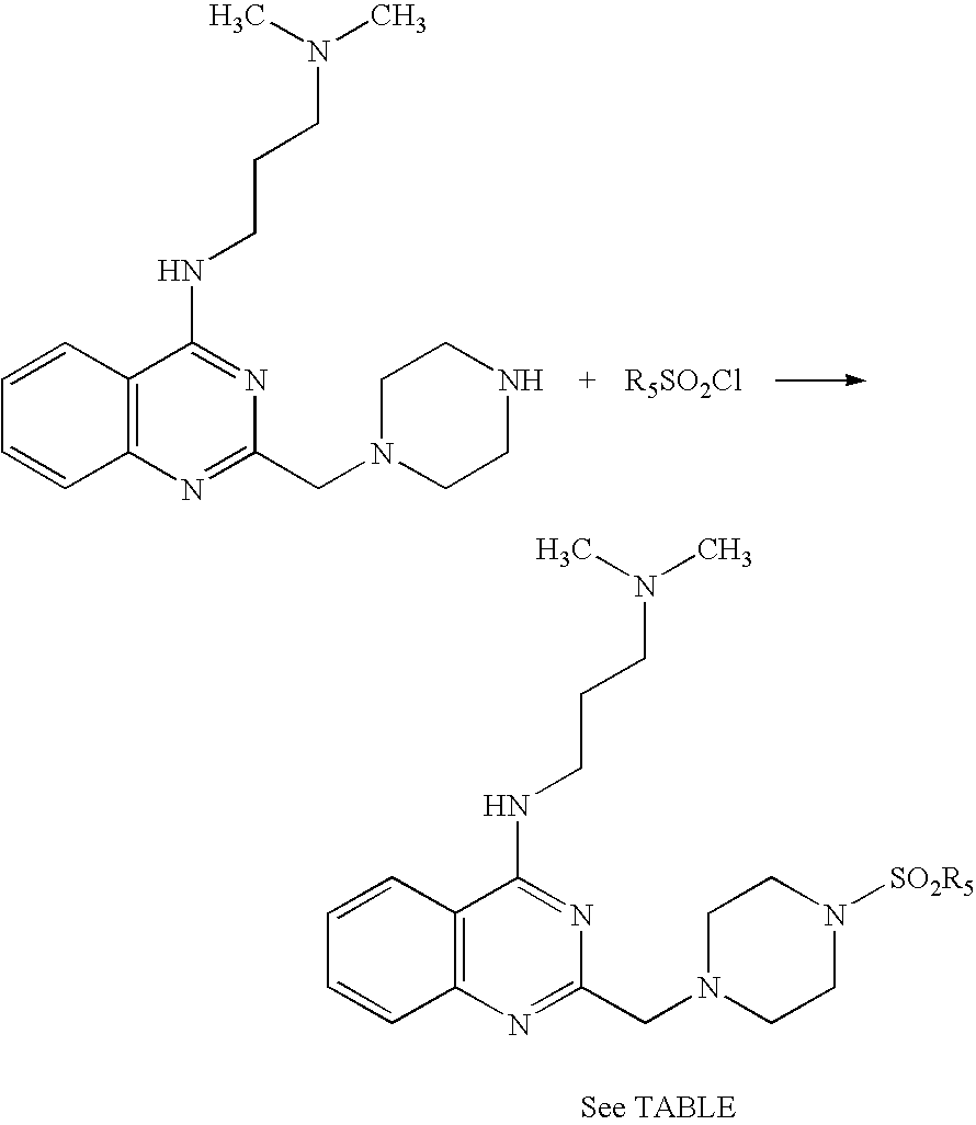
C1=CC2=C(C=C1)C(NCCCN(C)C)=NC(CN1CCNCC1)=N2.C1=CC2=C(C=C1)C(NCCCN(C)C)=NC(CN1CCN([SO2R5])CC1)=N2
